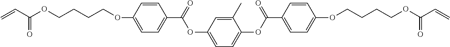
C1=CC(OCCCCOC(C=C)=O)=CC=C1C(=O)OC1=CC=C(OC(C2=CC=C(OCCCCOC(C=C)=O)C=C2)=O)C(C)=C1
